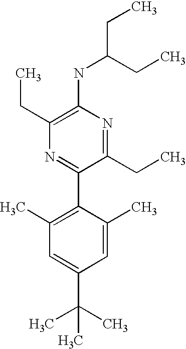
C1(NC(CC)CC)=C(CC)N=C(C2=C(C)C=C(C(C)(C)C)C=C2C)C(CC)=N1
